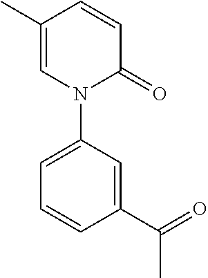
C1(C)=CN(C2=CC=CC(C(=O)C)=C2)C(=O)C=C1
